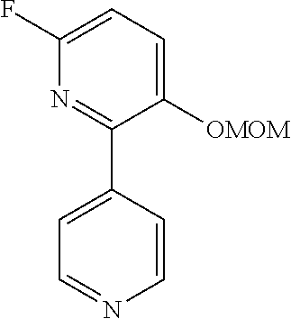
C1([OMOM])=CC=C(F)N=C1C1=CC=NC=C1
